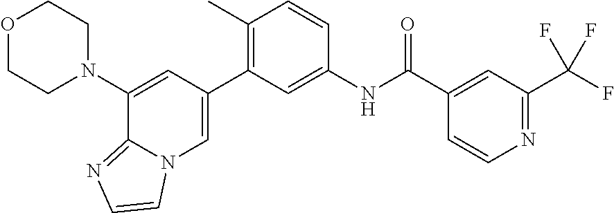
O1CCN(C2=CC(C3=C(C)C=CC(NC(C4=CC(C(F)(F)F)=NC=C4)=O)=C3)=CN3C2=NC=C3)CC1
